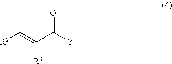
O=C([Y])C(=C[R2])[R3]
